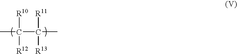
CC(C(C)([R11])[R13])([R10])[R12]
